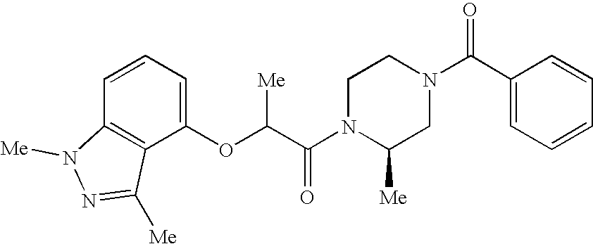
C12=C(C(OC(C(N3C([Me])CN(C(C4=CC=CC=C4)=O)CC3)=O)[Me])=CC=C1)C([Me])=NN2[Me]
